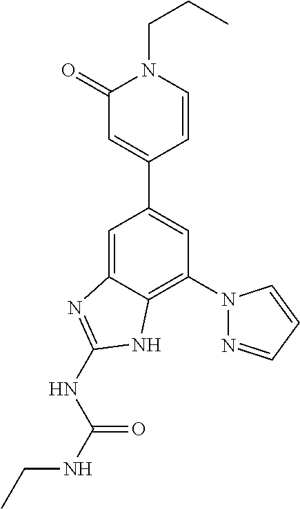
C1=C2C(=C(N3N=CC=C3)C=C1C1=CC(=O)N(CCC)C=C1)NC(NC(NCC)=O)=N2
